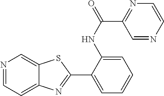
N1=CC=C2C(=C1)SC(C1=CC=CC=C1NC(C1=NC=CN=C1)=O)=N2
